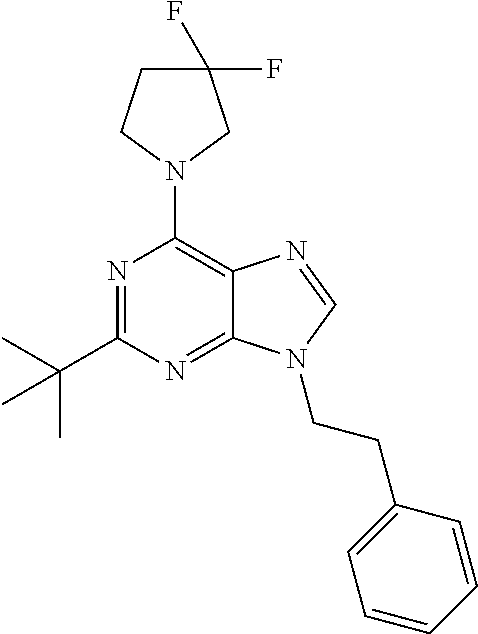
C1(C(C)(C)C)=NC(N2CC(F)(F)CC2)=C2C(=N1)N(CCC1=CC=CC=C1)C=N2
